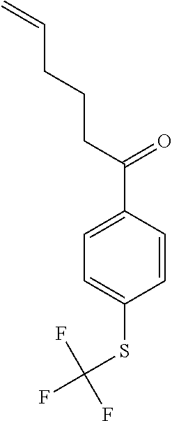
C1=C(SC(F)(F)F)C=CC(C(CCCC=C)=O)=C1
